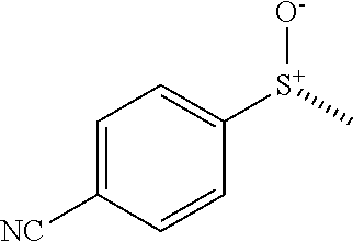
C1=C([NC])C=CC([S+](C)[O-])=C1
